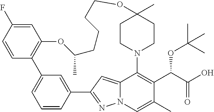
C1=C(F)C=CC2=C1OC(C)CCCCOC1(C)CCN(C3=C(C(C(O)=O)OC(C)(C)C)C(C)=CN4N=C(C5=CC2=CC=C5)C=C43)CC1
